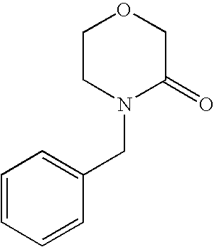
C1=CC=CC(CN2C(=O)COCC2)=C1
